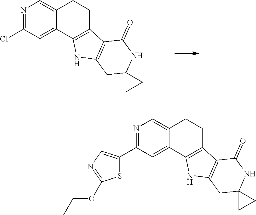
N1=C(Cl)C=C2C(=C1)CCC1=C2NC2=C1C(=O)NC1(C2)CC1.N1=C(C2=CN=C(OCC)S2)C=C2C(=C1)CCC1=C2NC2=C1C(=O)NC1(C2)CC1
